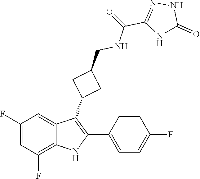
O=C(NCC1CC(C2=C(C3=CC=C(F)C=C3)NC3=C(F)C=C(F)C=C23)C1)C1=NNC(=O)N1
